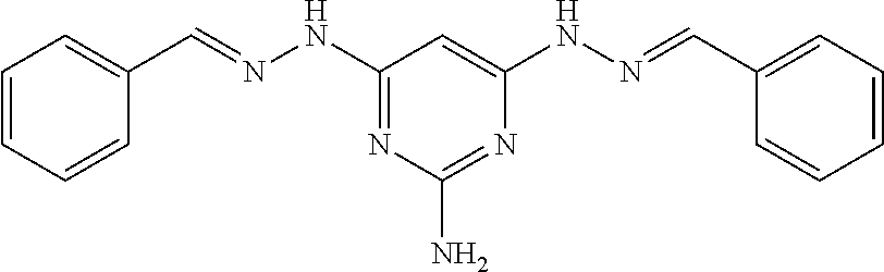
C1=CC=CC=C1C=NNC1=NC(N)=NC(NN=CC2=CC=CC=C2)=C1
